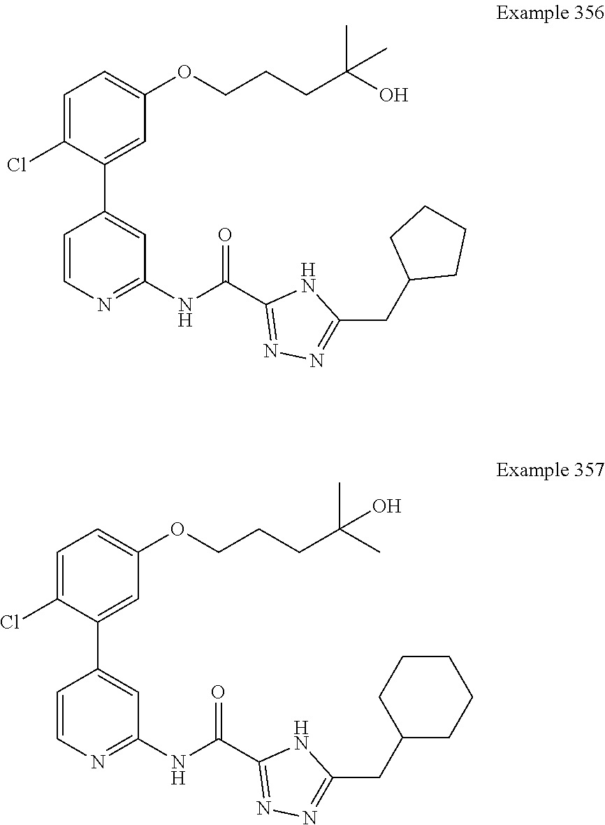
C1=C(Cl)C(C2=CC(NC(C3=NN=C(CC4CCCC4)N3)=O)=NC=C2)=CC(OCCCC(O)(C)C)=C1.C1=C(Cl)C(C2=CC(NC(C3=NN=C(CC4CCCCC4)N3)=O)=NC=C2)=CC(OCCCC(C)(C)O)=C1
